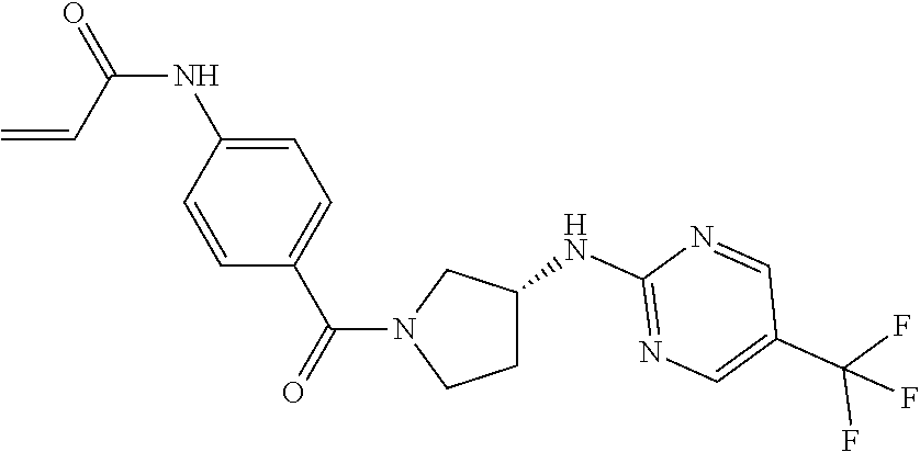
C1=CC(NC(=O)C=C)=CC=C1C(=O)N1CCC(NC2=NC=C(C(F)(F)F)C=N2)C1
